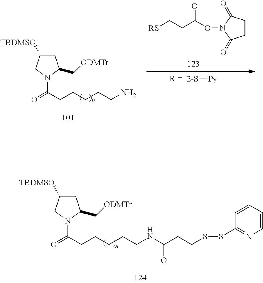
C1C([TBDMSO])CN(C(CCCCCNC(CCSSC2=NC=CC=C2)=O)=O)C1C[ODMTr].C1CC(=O)N(OC(CC[RS])=O)C1=O.[2-S][Py].C1C([TBDMSO])CN(C(CCCCCN)=O)C1C[ODMTr]
